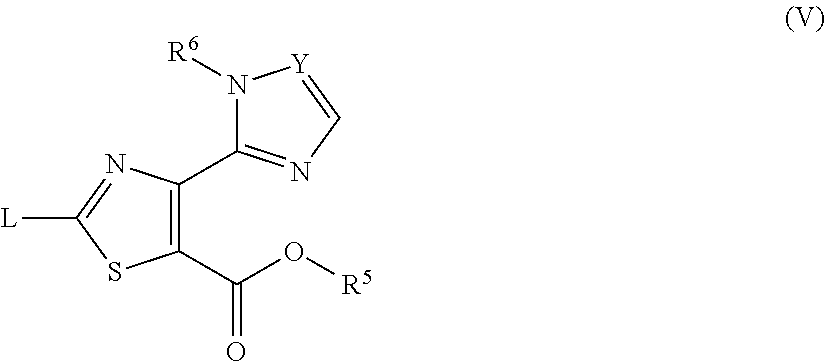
[L]C1=NC(C2=NC=[Y]N2[R6])=C(C(O[R5])=O)S1
